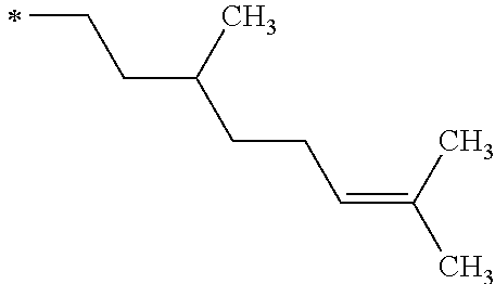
C(CC(CCC=C(C)C)C)C
